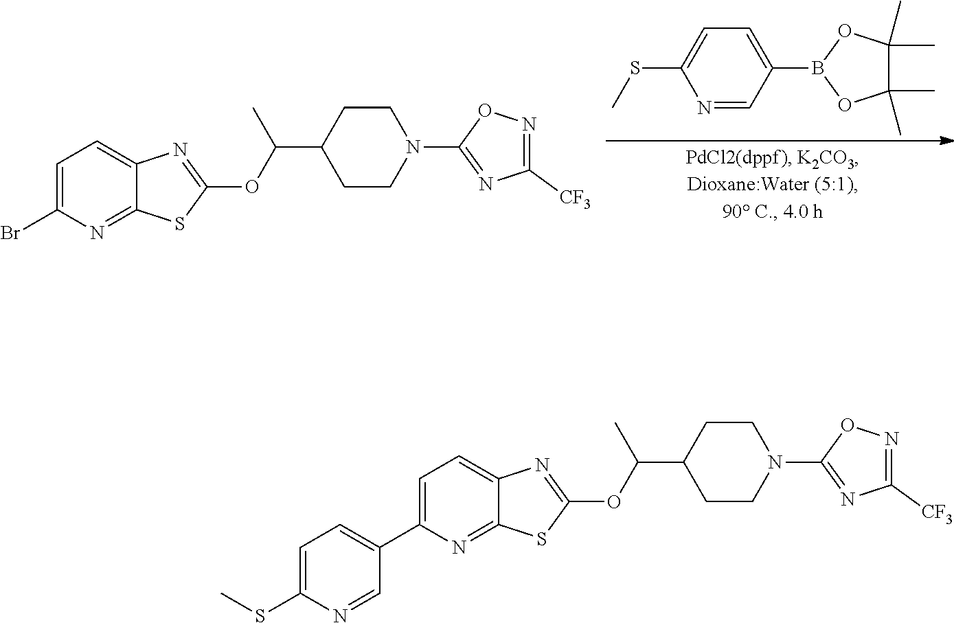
C1=C(B2OC(C)(C)C(C)(C)O2)C=NC(SC)=C1.C1=C(Br)N=C2C(=C1)N=C(OC(C1CCN(C3=NC([CF3])=NO3)CC1)C)S2.C1=C(C2=CC=C(SC)N=C2)N=C2C(=C1)N=C(OC(C1CCN(C3=NC([CF3])=NO3)CC1)C)S2
